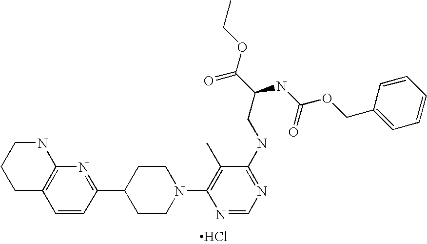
C1C2=C(NCC1)N=C(C1CCN(C3=C(C)C(NCC(NC(OCC4=CC=CC=C4)=O)C(OCC)=O)=NC=N3)CC1)C=C2.Cl
